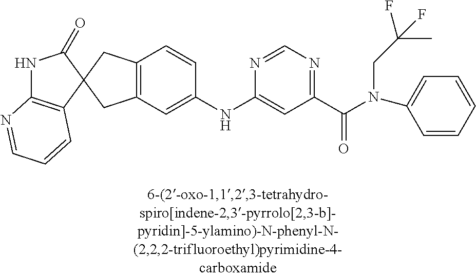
N1C2=C(C=CC=N2)C2(C1=O)CC1=C(C2)C=C(NC2=CC(C(N(C3=CC=CC=C3)CC(F)(C)F)=O)=NC=N2)C=C1
